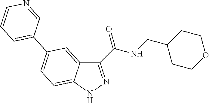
C1(C(=O)NCC2CCOCC2)=NNC2=CC=C(C3=CC=CN=C3)C=C12
